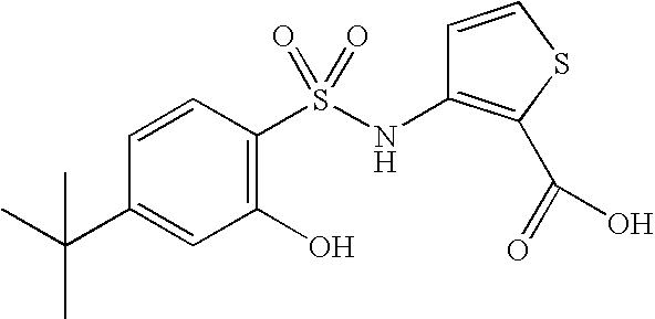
C1=CC(S(NC2=C(C(=O)O)SC=C2)(=O)=O)=C(O)C=C1C(C)(C)C
